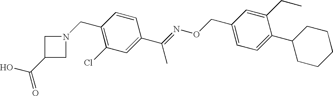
C1(CN2CC(C(O)=O)C2)=C(Cl)C=C(C(=NOCC2=CC=C(C3CCCCC3)C(CC)=C2)C)C=C1
